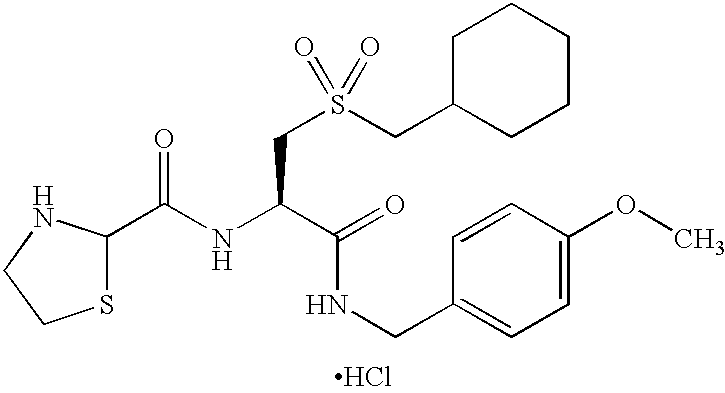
S1C(C(NC(C(=O)NCC2=CC=C(OC)C=C2)CS(CC2CCCCC2)(=O)=O)=O)NCC1.Cl
